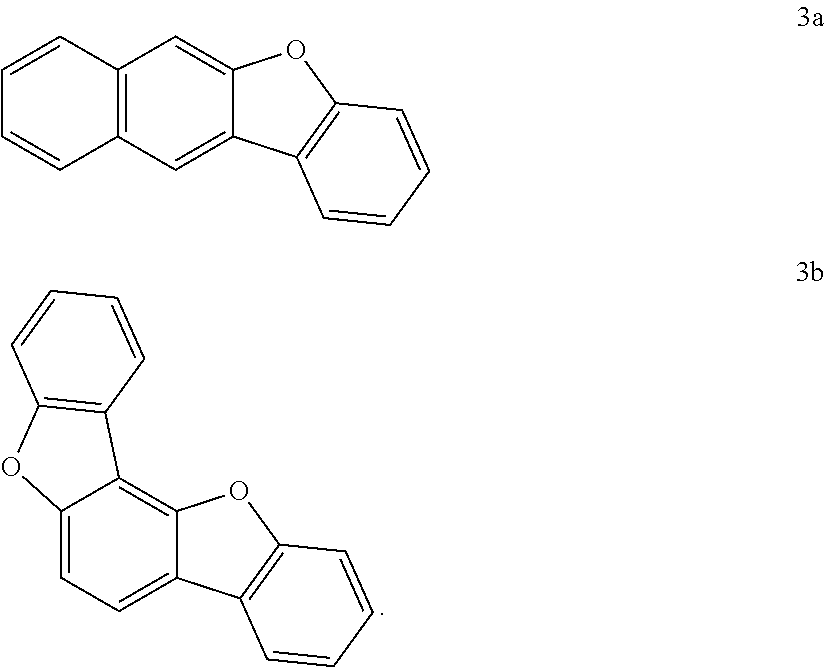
C1=C2C(=C3C(=C1)C1=C(O3)C=CC=C1)C1=C(O2)C=CC=C1.C1=CC2=C(C=C1)C=C1C(=C2)OC2=C1C=CC=C2
